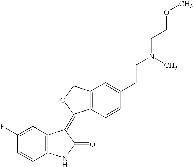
C12=C(C=CC(CCN(CCOC)C)=C1)C(=C1C3=C(NC1=O)C=CC(F)=C3)OC2
